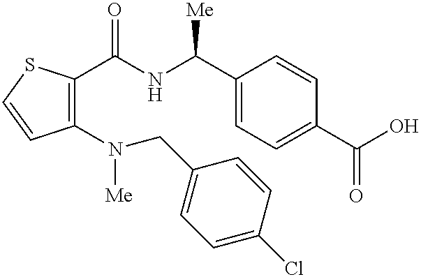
C1(N(CC2=CC=C(Cl)C=C2)[Me])=C(C(NC(C2=CC=C(C(O)=O)C=C2)[Me])=O)SC=C1
